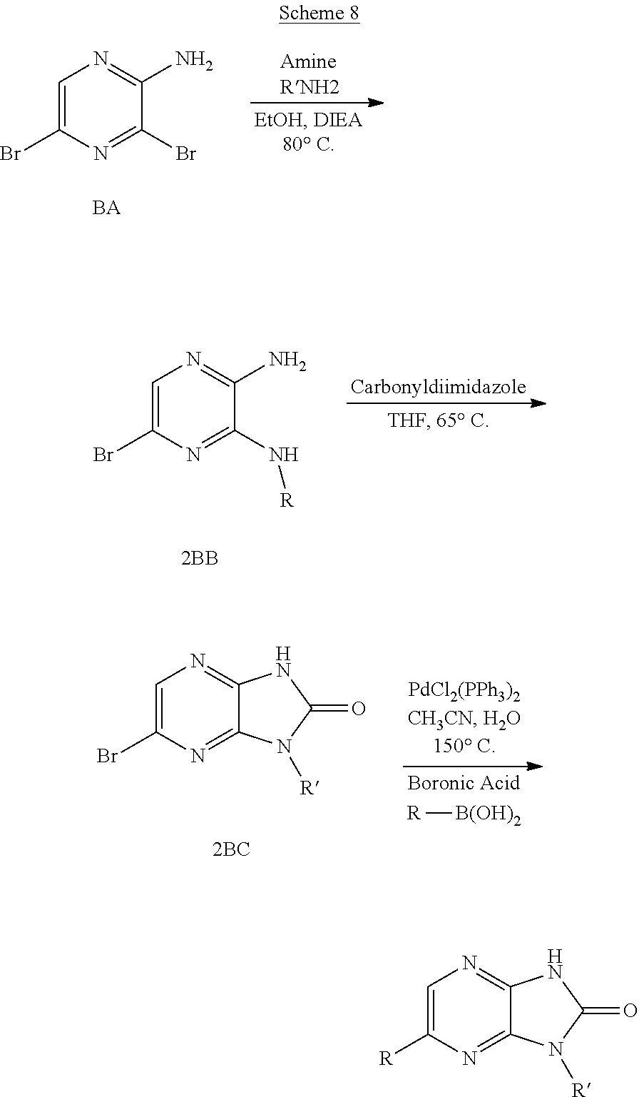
C1=C(Br)N=C(Br)C(N)=N1.C1=C(Br)N=C(N[R])C(N)=N1.[R][B(OH)2].C1=C(Br)N=C2C(=N1)NC(=O)N2[R].C1=C([R])N=C2C(=N1)NC(=O)N2[R]
